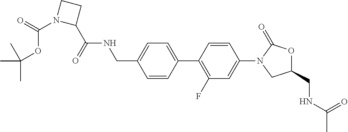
C1(CNC(=O)C)OC(=O)N(C2=CC(F)=C(C3=CC=C(CNC(C4CCN4C(=O)OC(C)(C)C)=O)C=C3)C=C2)C1
